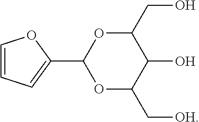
C1=CC=C(C2OC(C[OH])C(O)C(CO)O2)O1
